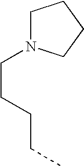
C1N(CCCCC)CCC1
